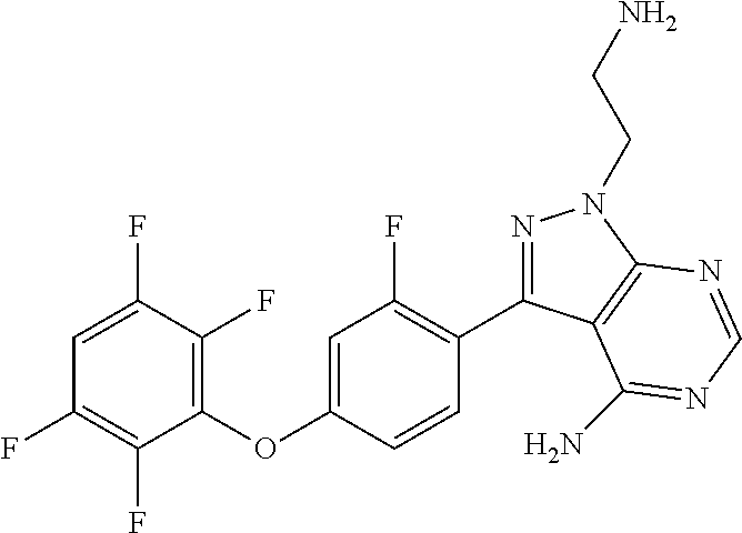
C1=C(F)C(F)=C(OC2=CC(F)=C(C3=NN(CCN)C4=C3C(N)=NC=N4)C=C2)C(F)=C1F
